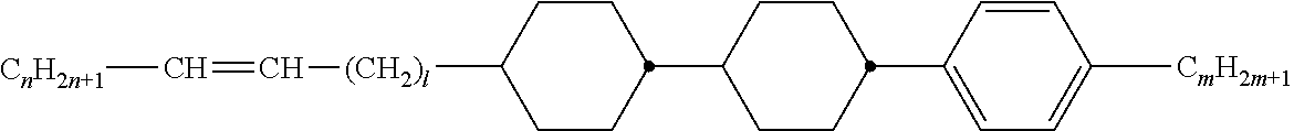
C1(C2CCC(C3CCC([(CH2)l]C=C[CnH2n+1])CC3)CC2)=CC=C([CmH2m+1])C=C1
